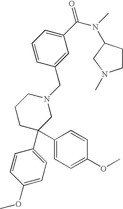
C1(C(N(C)C2CCN(C)C2)=O)=CC=CC(CN2CCCC(C3=CC=C(OC)C=C3)(C3=CC=C(OC)C=C3)C2)=C1
